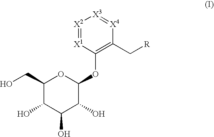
C1(CO)C(O)C(O)C(O)C(OC2=C(C[R])[X4]=[X3][X2]=[X1]2)O1
